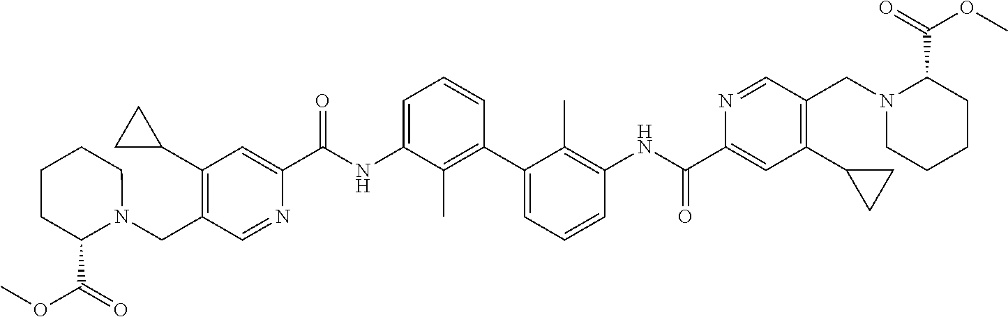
C1(C2CC2)=C(CN2CCCCC2C(=O)OC)C=NC(C(NC2=CC=CC(C3=CC=CC(NC(C4=CC(C5CC5)=C(CN5CCCCC5C(=O)OC)C=N4)=O)=C3C)=C2C)=O)=C1
